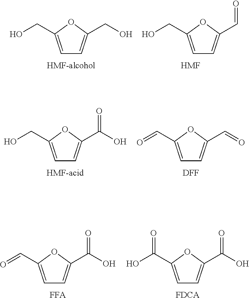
C1=C(CO)OC(CO)=C1.C1=C(CO)OC(C=O)=C1.[HMF].C1=C(CO)OC(C(O)=O)=C1.C1=C(C=O)OC(C=O)=C1.[DFF].C1=C(C=O)OC(C(O)=O)=C1.[FFA].C1=C(C(O)=O)OC(C(O)=O)=C1.[FDCA]
